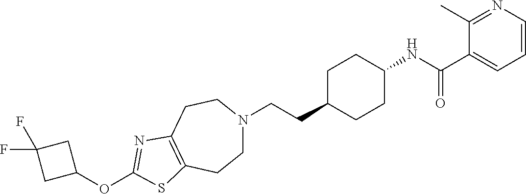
C(CC1CCC(NC(C2=CC=CN=C2C)=O)CC1)N1CCC2=C(CC1)N=C(OC1CC(F)(F)C1)S2
